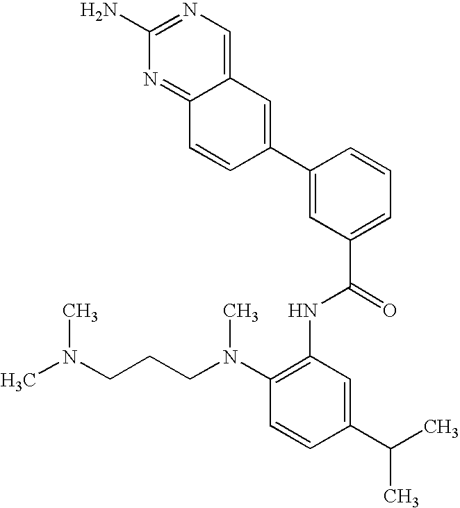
C12=CN=C(N)N=C1C=CC(C1=CC(C(NC3=C(N(CCCN(C)C)C)C=CC(C(C)C)=C3)=O)=CC=C1)=C2
